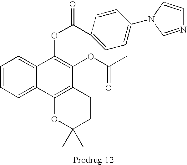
C1=CC=C2C(=C1)C(OC(C1=CC=C(N3C=CN=C3)C=C1)=O)=C(OC(C)=O)C1=C2OC(C)(C)CC1
